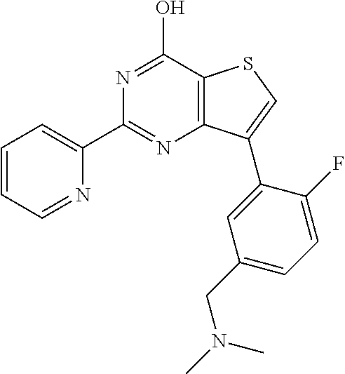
N1=C(C2=CC=CC=N2)N=C(O)C2=C1C(C1=CC(CN(C)C)=CC=C1F)=CS2
